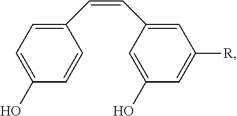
C1(C=CC2=CC([R])=CC(O)=C2)=CC=C(O)C=C1
